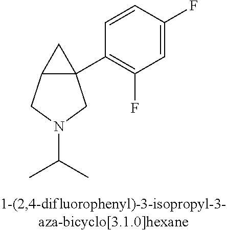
C12C(C3=C(F)C=C(F)C=C3)(C1)CN(C(C)C)C2
